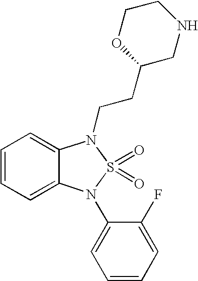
C1=CC=C2C(=C1)N(CCC1CNCCO1)S(=O)(=O)N2C1=CC=CC=C1F
